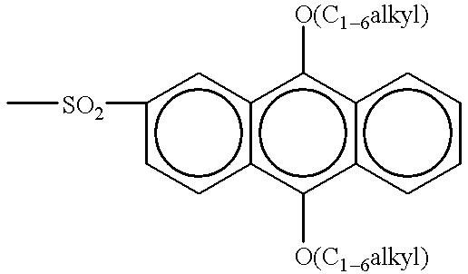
C[SO2]c1ccc2c(c1)c([O(C16alkyl)])c1c(c2[O(C16alkyl)])cccc1
